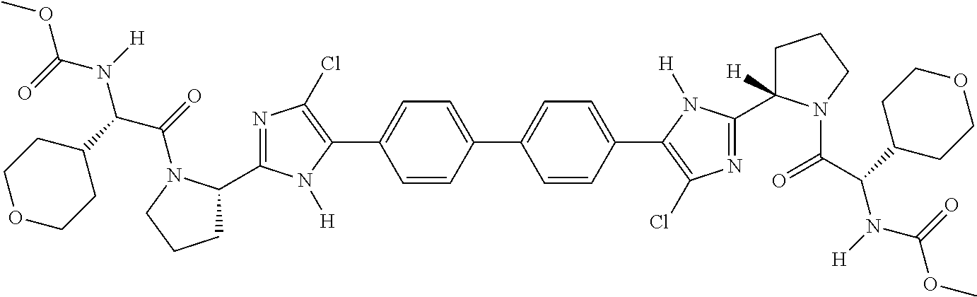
C1=CC(C2=C(Cl)N=C(C3([H])CCCN3C(=O)C(C3CCOCC3)N([H])C(=O)OC)N2[H])=CC=C1C1=CC=C(C2=C(Cl)N=C(C3CCCN3C(=O)C(C3CCOCC3)N([H])C(=O)OC)N2[H])C=C1
